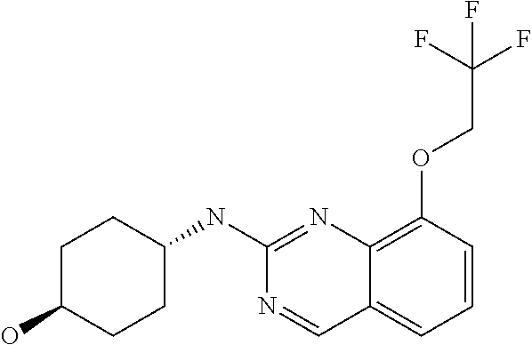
C1C(O)CCC(NC2=NC3=C(OCC(F)(F)F)C=CC=C3C=N2)C1
